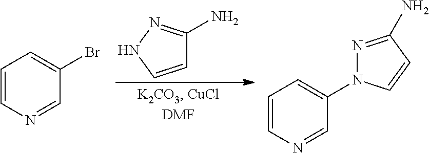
C1=CNN=C1N.C1=CN=CC(Br)=C1.C1=CN=CC(N2N=C(N)C=C2)=C1
